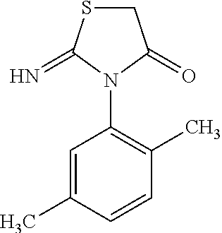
C1SC(=N)N(C2=C(C)C=CC(C)=C2)C1=O
